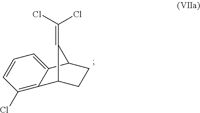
C12=C(Cl)C=CC=C1C1CCC2C1=C(Cl)Cl
